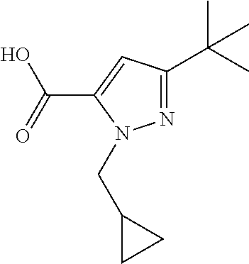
N1=C(C(C)(C)C)C=C(C(=O)O)N1CC1CC1
